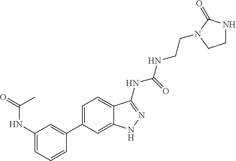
C1(NC(=O)C)=CC=CC(C2=CC=C3C(=C2)NN=C3NC(NCCN2C(=O)NCC2)=O)=C1
